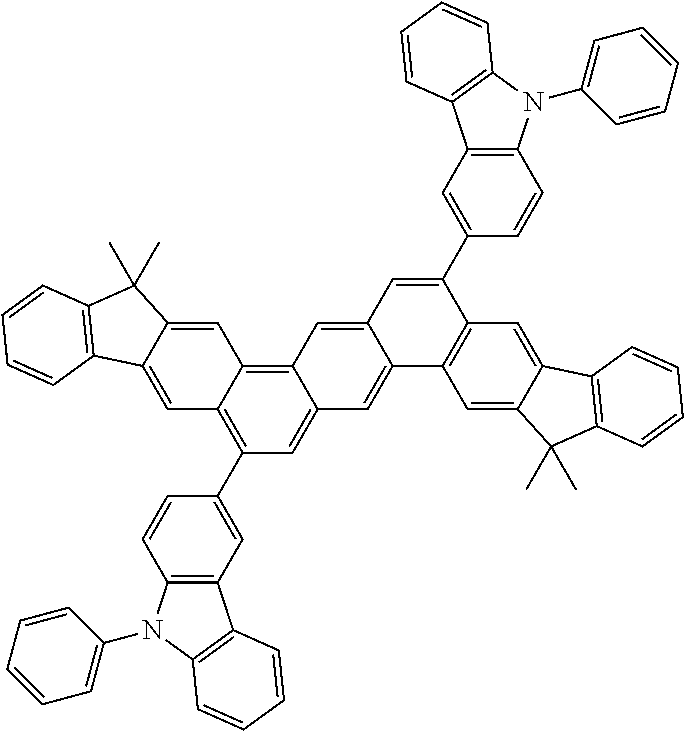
C1(C2=CC3=C(C=C2)N(C2=CC=CC=C2)C2=C3C=CC=C2)=C2C(=C3C(=C1)C=C1C(=C3)C=C(C3=CC4=C(C=C3)N(C3=CC=CC=C3)C3=C4C=CC=C3)C3=C1C=C1C(=C3)C3=C(C1(C)C)C=CC=C3)C=C1C(=C2)C2=C(C1(C)C)C=CC=C2
